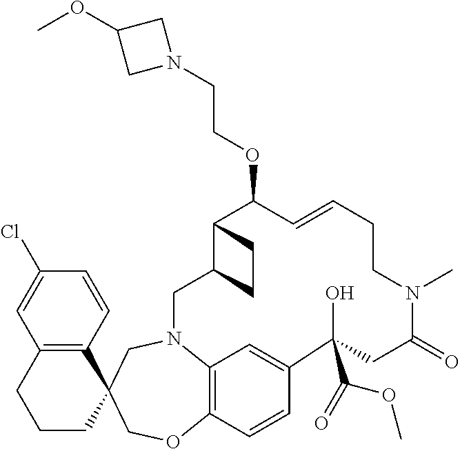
C12=C(C=CC(Cl)=C1)C1(CCC2)COC2=C3N(C1)CC1C(C(OCCN4CC(OC)C4)C=CCCN(C)C(=O)CC(O)(C(=O)OC)C(=C3)C=C2)CC1
